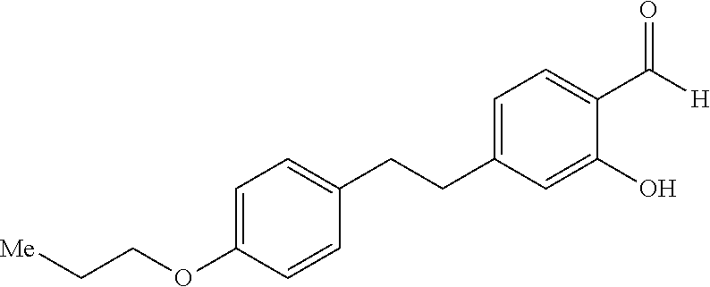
C1=C(OCC[Me])C=CC(CCC2=CC=C(C(=O)[H])C(O)=C2)=C1
